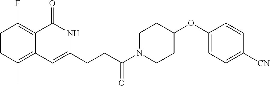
C1=CC(C)=C2C(=C1F)C(=O)NC(CCC(N1CCC(OC3=CC=C([CN])C=C3)CC1)=O)=C2
